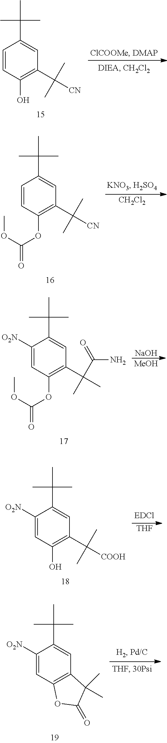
C1=CC(O)=C(C([CN])(C)C)C=C1C(C)(C)C.C1=CC(OC(OC)=O)=C(C([CN])(C)C)C=C1C(C)(C)C.[CH2Cl2].C1([O2N])=CC(OC(OC)=O)=C(C(C)(C(=O)N)C)C=C1C(C)(C)C.[NaOH].[MeOH].C1([O2N])=CC(O)=C(C([COOH])(C)C)C=C1C(C)(C)C.[THF].C1([O2N])=CC2=C(C=C1C(C)(C)C)C(C)(C)C(=O)O2
